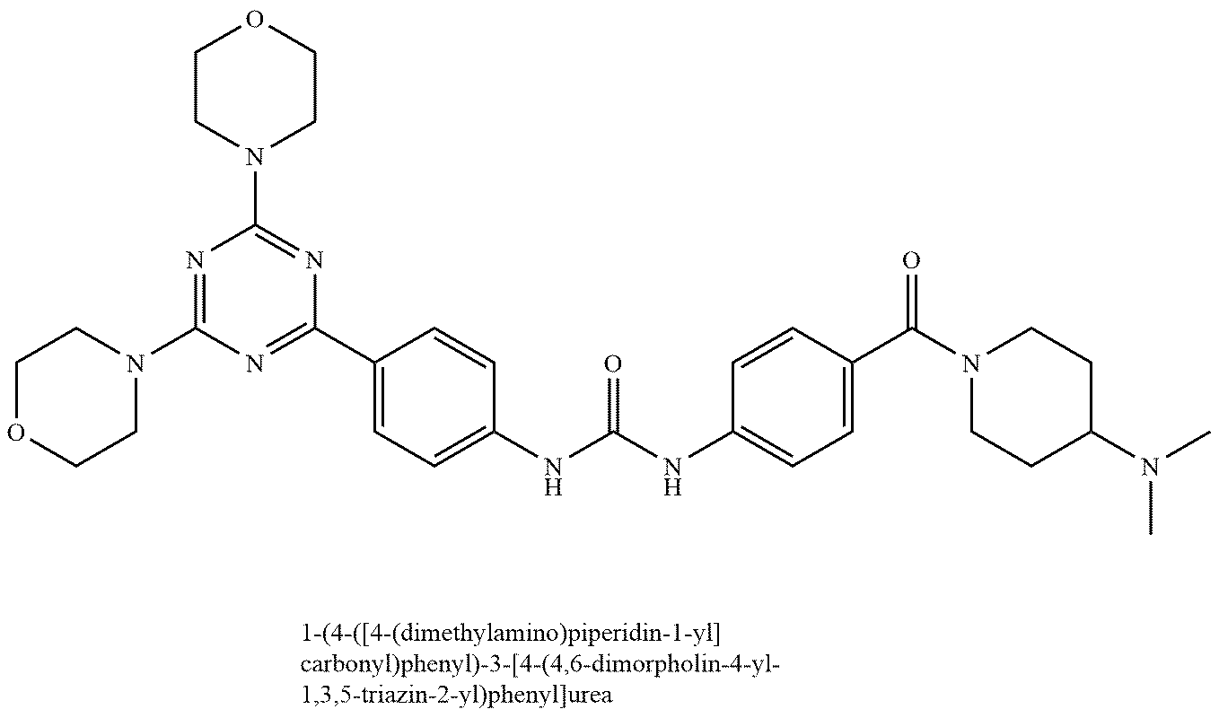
N1(C2=NC(N3CCOCC3)=NC(C3=CC=C(NC(NC4=CC=C(C(N5CCC(N(C)C)CC5)=O)C=C4)=O)C=C3)=N2)CCOCC1
